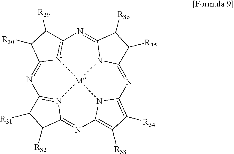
N1=C2N3=C(C([R29])C2[R30])N=C2N4C(=NC5=C([R34])C([R33])=C6N5[M]34N3=C1C([R31])C([R32])C3=N6)C([R35])C2[R36]
